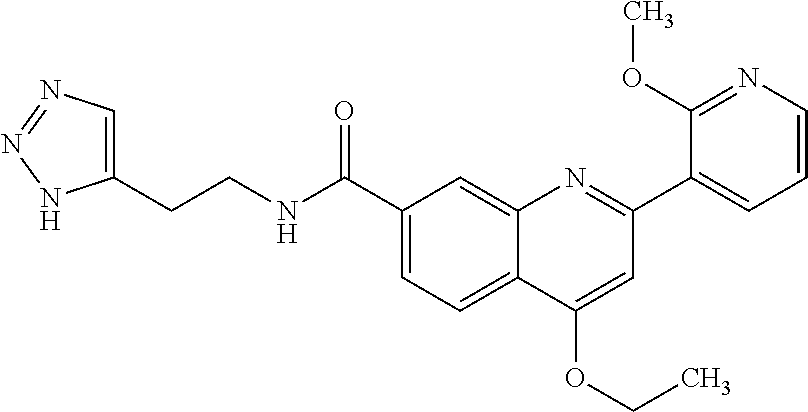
C1(C(NCCC2=CN=NN2)=O)=CC=C2C(=C1)N=C(C1=CC=CN=C1OC)C=C2OCC
